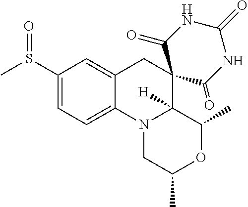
C1(S(C)=O)=CC=C2C(=C1)CC1(C3([H])N2CC(C)OC3C)C(=O)NC(=O)NC1=O
